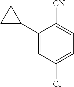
C1(C2CC2)=CC(Cl)=CC=C1[CN]
